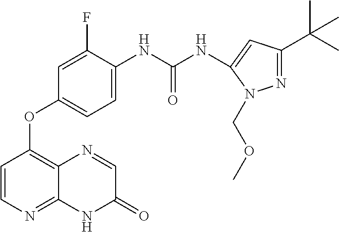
N1=C(C(C)(C)C)C=C(NC(NC2=CC=C(OC3=C4C(=NC=C3)NC(=O)C=N4)C=C2F)=O)N1COC
